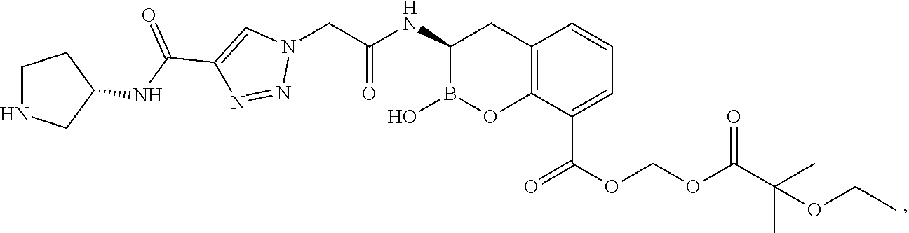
C12=C(C(C(=O)OCOC(C(C)(C)OCC)=O)=CC=C1)OB(O)C(NC(CN1C=C(C(NC3CNCC3)=O)N=N1)=O)C2
